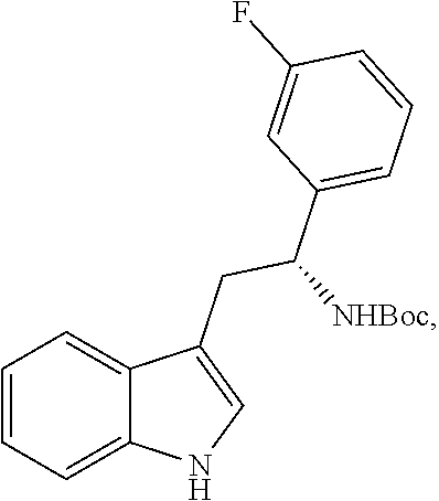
C1=CC=C2C(CC(C3=CC=CC(F)=C3)[NHBoc])=CNC2=C1
